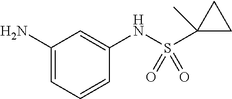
NC1=CC=CC(NS(C2(C)CC2)(=O)=O)=C1
